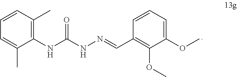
C1=CC(C)=C(NC(NN=CC2=C(OC)C(OC)=CC=C2)=O)C(C)=C1
